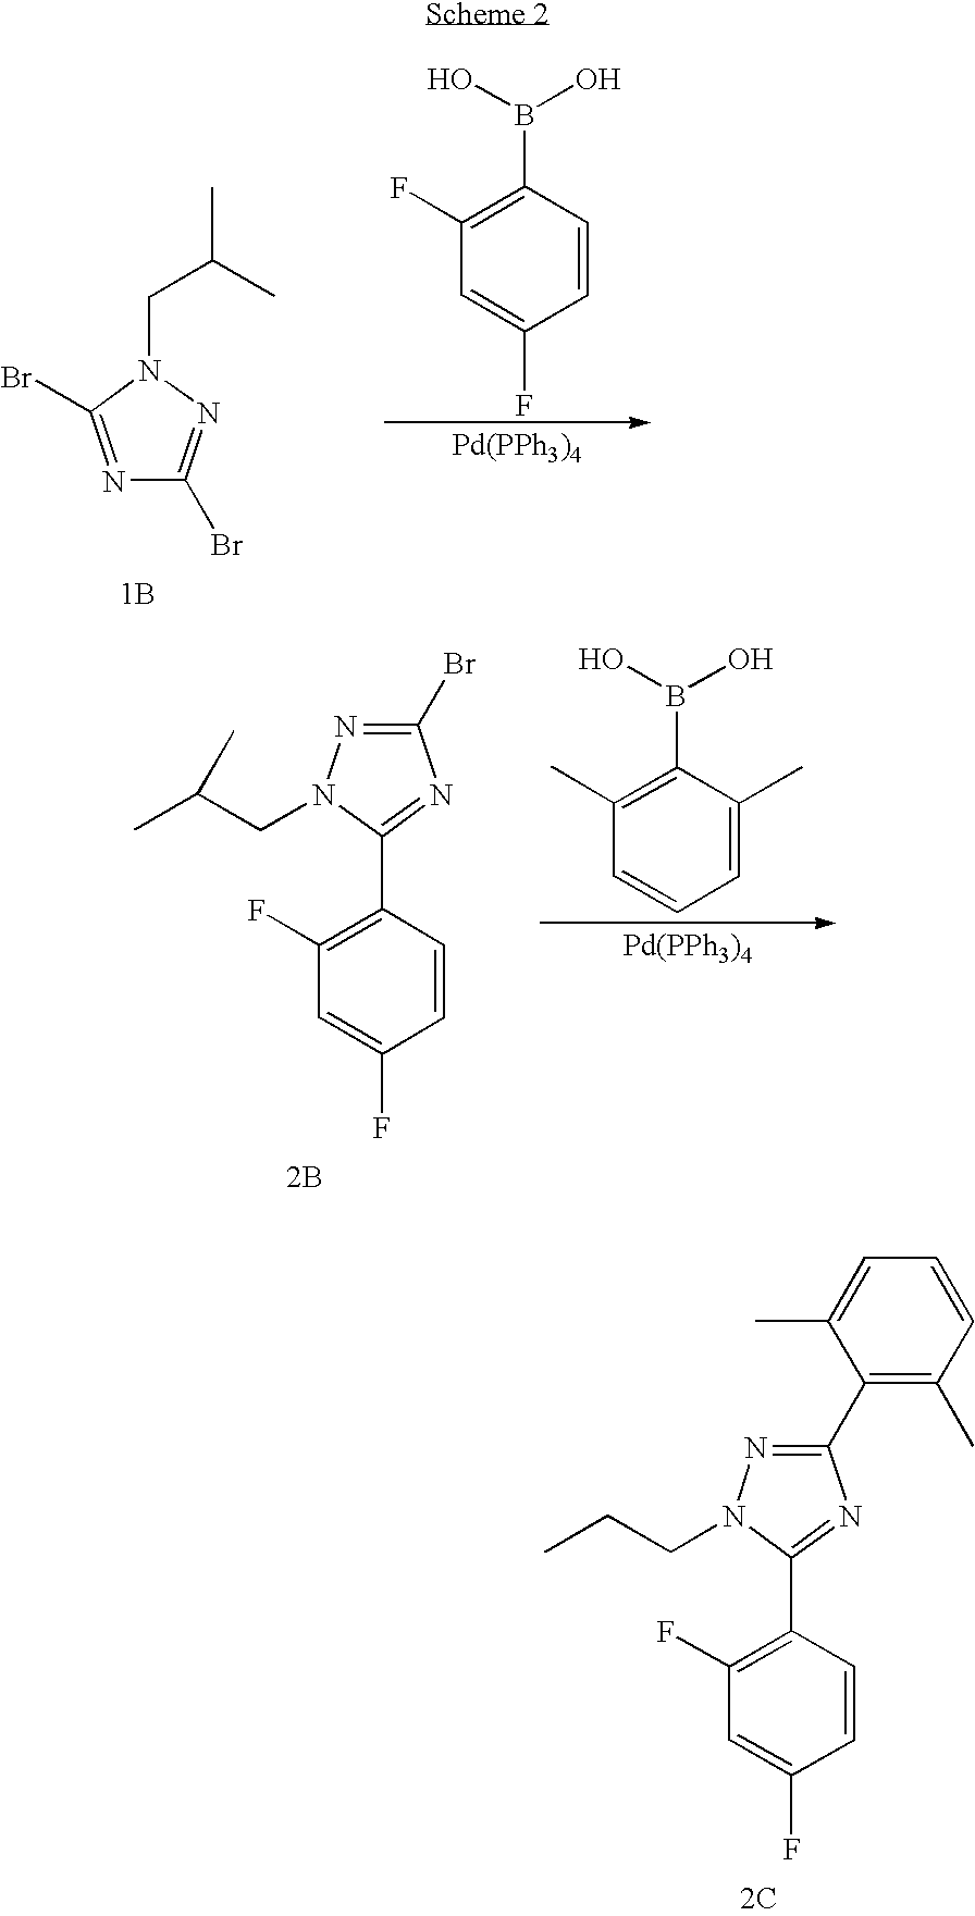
C1(C2=NN(CCC)C(C3=C(F)C=C(F)C=C3)=N2)=C(C)C=CC=C1C.[2C].BrC1=NC(Br)=NN1CC(C)C.[1B].C1(F)=C(B(O)O)C=CC(F)=C1.[Pd(PPh3)4].CC(CN1N=C(Br)N=C1C1=C(F)C=C(F)C=C1)C.[2B].C1(C)=C(B(O)O)C(C)=CC=C1.[Pd(PPh3)4]
